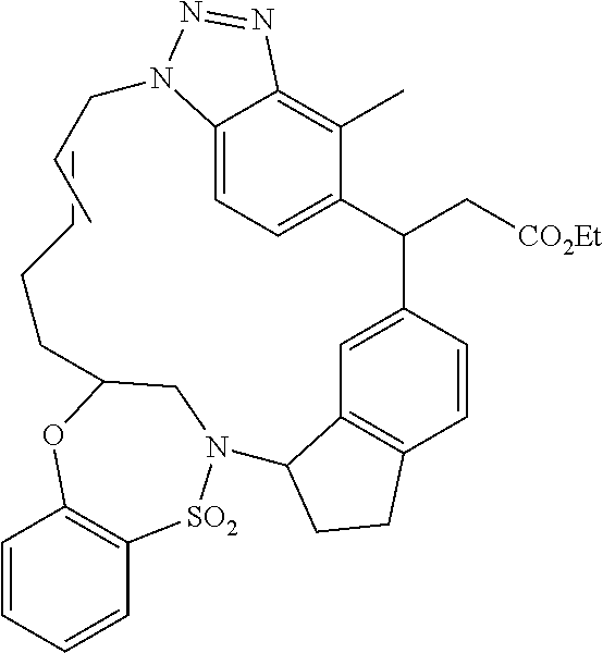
C12=CC=C(C(C[CO2Et])C3=CC4=C(C=C3)CCC4N3[SO2]C4=C(C=CC=C4)OC(CCCC)C3)C(C)=C1N=NN2CCC
